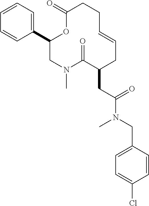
C1(C2=CC=CC=C2)CN(C)C(=O)C(CC(N(CC2=CC=C(Cl)C=C2)C)=O)CC=CCCC(=O)O1
